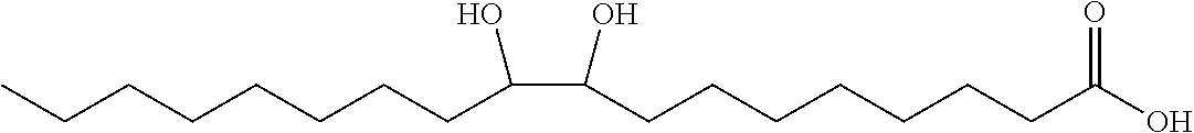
C(O)(=O)CCCCCCCC(C(CCCCCCCC)O)O
